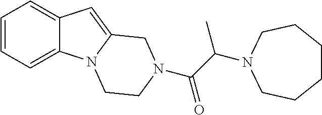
C1=CC=C2C(=C1)C=C1N2CCN(C(C(C)N2CCCCCC2)=O)C1
